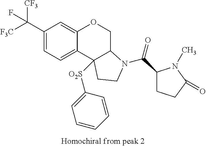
C1(C([CF3])([F3C])F)=CC=C2C(=C1)OCC1C2([O2S]C2=CC=CC=C2)CCN1C(C1CCC(=O)N1C)=O
